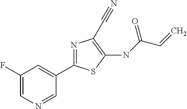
C1(C2=NC(C#N)=C(NC(=O)C=C)S2)=CC(F)=CN=C1
